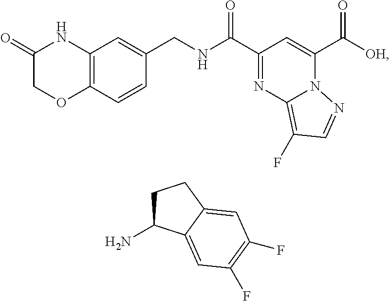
C12=C(C=CC(CNC(=O)C3=NC4=C(F)C=NN4C(C(=O)[OH])=C3)=C1)OCC(=O)N2.C1C(N)C2=CC(F)=C(F)C=C2C1
